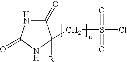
C1(=O)NC(=O)NC1(CS(Cl)(=O)=O)[R]
